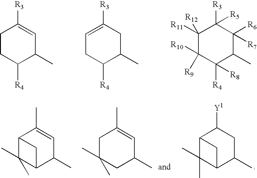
C1CC([R4])C(C)C=C1[R3].C1=C([R3])CC(C)C([R4])C1.C1([R11])([R12])C([R10])([R9])C([R4])([R8])C(C)C([R6])([R7])C1([R3])[R5].C1C(C)(C)CC(C)C=C1C.C12C(C)(C)C(C(C)CC1[Y1])C2.C12C(C)(C)C(C(C)C=C1C)C2
